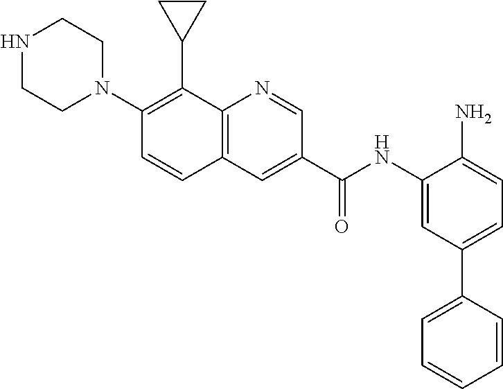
C1CN(C2=C(C3CC3)C3=C(C=C2)C=C(C(NC2=CC(C4=CC=CC=C4)=CC=C2N)=O)C=N3)CCN1
